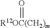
O=[R12OC(CH2)m]
